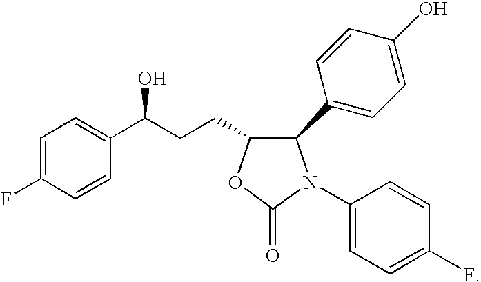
C1=C(F)C=CC(C(CCC2C(C3=CC=C(O)C=C3)N(C3=CC=C(F)C=C3)C(=O)O2)O)=C1
